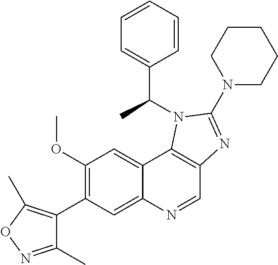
C1(OC)=C(C2=C(C)ON=C2C)C=C2C(=C1)C1=C(C=N2)N=C(N2CCCCC2)N1C(C1=CC=CC=C1)C
